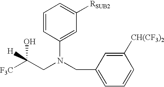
C1=CC(N(CC2=CC=CC([CH(CF3)2])=C2)CC([F3C])(O)[H])=CC([RSUB2])=C1
